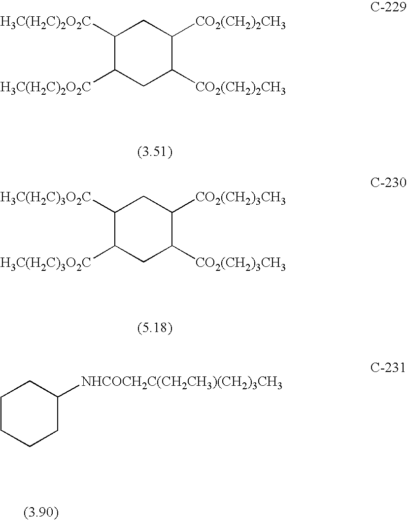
C1([H3C(H2C)2O2C])C([H3C(H2C)2O2C])CC([CO2(CH2)2CH3])C([CO2(CH2)2CH3])C1.C1([H3C(H2C)3O2C])C([H3C(H2C)3O2C])CC([CO2(CH2)3CH3])C([CO2(CH2)3CH3])C1.C1CCCC([NHCOCH2C(CH2CH3)(CH2)3CH3])C1
